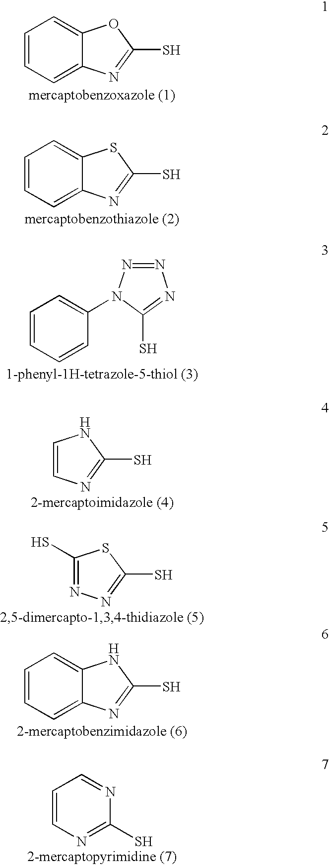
C1=CC=C2C(=C1)OC(S)=N2.C1=CC=C2C(=C1)SC(S)=N2.C1=CC=CC(N2C(S)=NN=N2)=C1.C1(S)=NN=C(S)S1.C1=CC=C2C(=C1)NC(S)=N2.C1=CN=C(S)N=C1.C1(S)=NC=CN1
